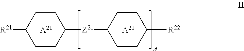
[A21].C1CC([Z21]C2CCC([R21])CC2)CCC1[R22].[A21]
